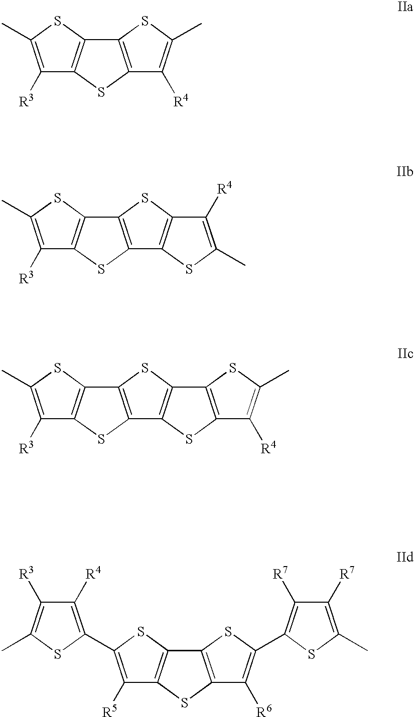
C12=C(SC3=C1SC(C)=C3[R4])C([R3])=C(C)S2.C12=C(SC3=C1SC1=C3SC(C)=C1[R4])C([R3])=C(C)S2.C12=C(SC3=C1SC1=C3SC3=C1SC(C)=C3[R4])C([R3])=C(C)S2.C12=C(SC3=C1SC(C1=C([R7])C([R7])=C(C)S1)=C3[R6])C([R5])=C(C1=C([R4])C([R3])=C(C)S1)S2
